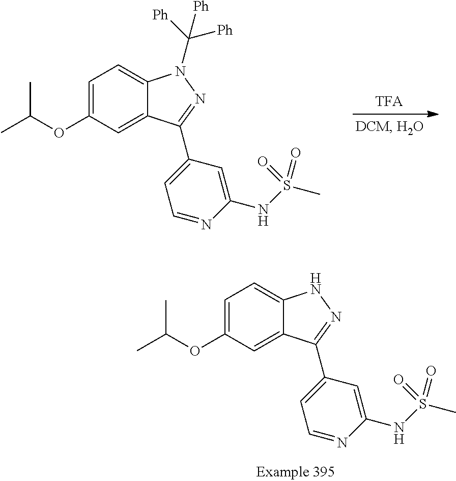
C1=C(OC(C)C)C=C2C(=C1)N(C([Ph])([Ph])[Ph])N=C2C1=CC=NC(NS(C)(=O)=O)=C1.C1=C(OC(C)C)C=C2C(=C1)NN=C2C1=CC=NC(NS(C)(=O)=O)=C1
